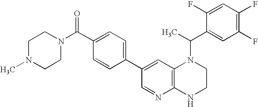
C1=C(C2=CC=C(C(=O)N3CCN(C)CC3)C=C2)C=NC2=C1N(C(C)C1=CC(F)=C(F)C=C1F)CCN2
